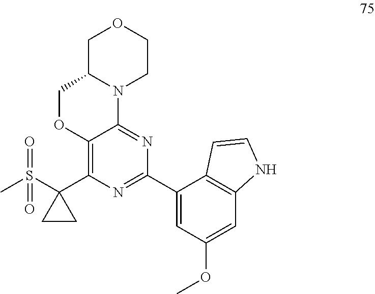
C1C2N(CCO1)C1=NC(C3=CC(OC)=CC4=C3C=CN4)=NC(C3(S(C)(=O)=O)CC3)=C1OC2
